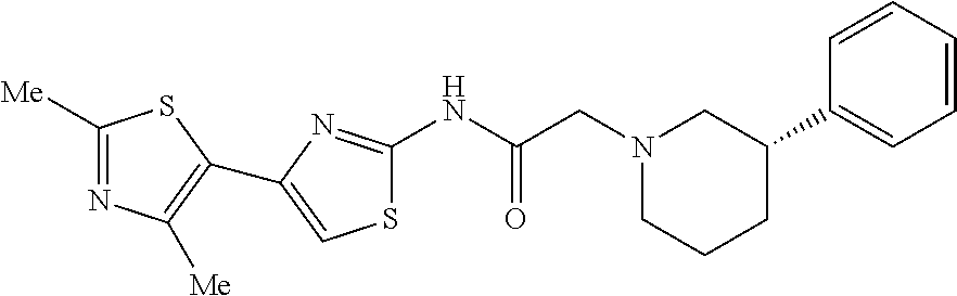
C1([Me])=NC([Me])=C(C2=CSC(NC(CN3CCCC(C4=CC=CC=C4)C3)=O)=N2)S1
